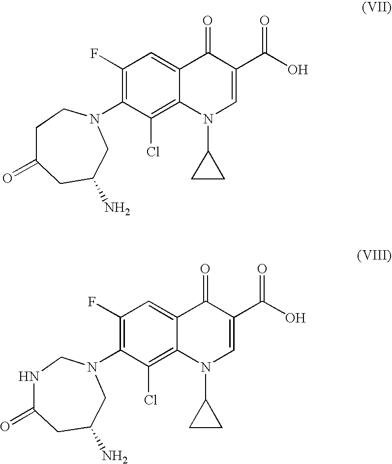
C1(F)=C(N2CC(N)CC(=O)CC2)C(Cl)=C2C(=C1)C(=O)C(C(O)=O)=CN2C1CC1.C1(F)=C(N2CC(N)CC(=O)NC2)C(Cl)=C2C(=C1)C(=O)C(C(O)=O)=CN2C1CC1
